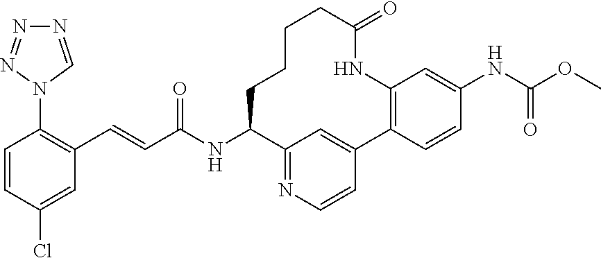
C(C(NC1C2=NC=CC(=C2)C2=C(C=C(NC(OC)=O)C=C2)NC(=O)CCCC1)=O)=CC1=C(N2C=NN=N2)C=CC(Cl)=C1
